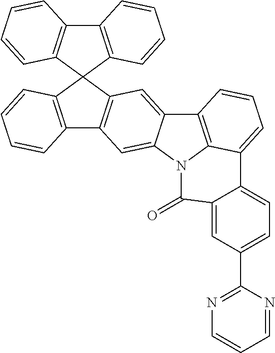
C12=C(C=CC=C1)C1(C3=C2C=CC=C3)C2=C(C3=C1C=CC=C3)C=C1C(=C2)C2=C3N1C(=O)C1=CC(C4=NC=CC=N4)=CC=C1C3=CC=C2
